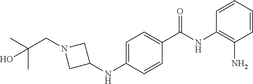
C1=CC=CC(N)=C1NC(C1=CC=C(NC2CN(CC(C)(C)O)C2)C=C1)=O
